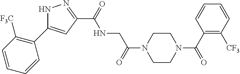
C(=O)(NCC(=O)N1CCN(C(=O)C2=C([CF3])C=CC=C2)CC1)C1=NNC(C2=C([F3C])C=CC=C2)=C1
